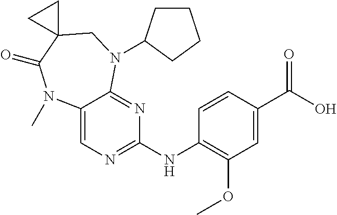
C1(NC2=NC=C3C(=N2)N(C2CCCC2)CC2(C(=O)N3C)CC2)=C(OC)C=C(C(O)=O)C=C1
